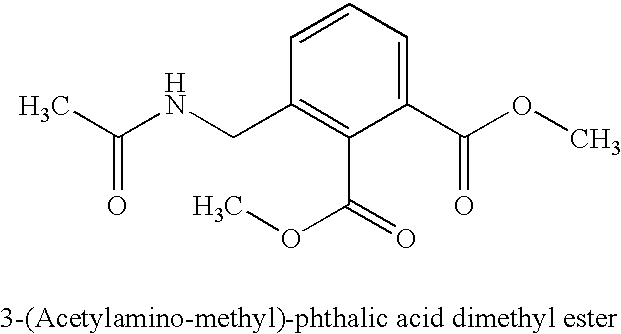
C1=CC(CNC(C)=O)=C(C(OC)=O)C(C(OC)=O)=C1
